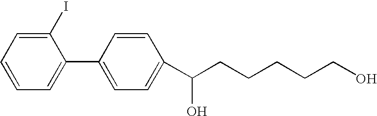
C1(I)=CC=CC=C1C1=CC=C(C(CCCCCO)O)C=C1
